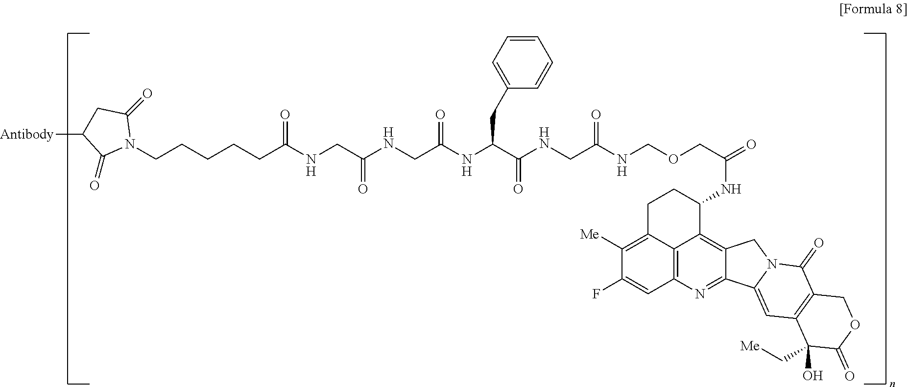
O=C(CCCCCN1C(=O)CC([Antibody])C1=O)NCC(NCC(NC(C(NCC(NCOCC(=O)NC1CCC2=C([Me])C(F)=CC3=C2C1=C1C(=N3)C2=CC3=C(C(=O)N2C1)COC(=O)C3(O)C[Me])=O)=O)CC1=CC=CC=C1)=O)=O
